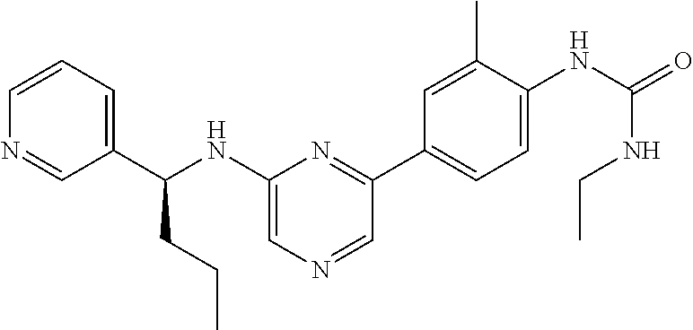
C1=CC=C(C(NC2=CN=CC(C3=CC=C(NC(=O)NCC)C(C)=C3)=N2)CCC)C=N1
